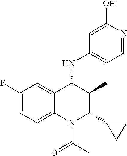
C1=C(O)N=CC=C1NC1C(C)C(C2CC2)N(C(=O)C)C2=CC=C(F)C=C12
